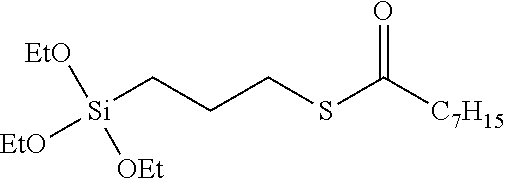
[EtO][Si]([OEt])(CCCSC([C7H15])=O)[EtO]
